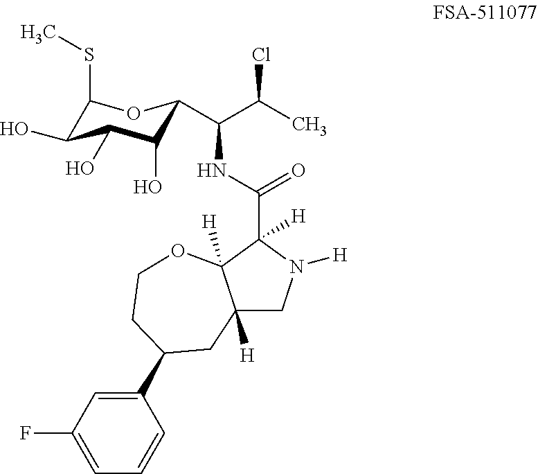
C1(SC)C(O)C(O)C(O)C(C(C(C)Cl)NC(C2([H])C3([H])C([H])(CN2[H])CC(C2=CC(F)=CC=C2)CCO3)=O)O1
